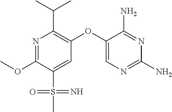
N1=C(OC)C(S(=N)(C)=O)=CC(OC2=CN=C(N)N=C2N)=C1C(C)C
